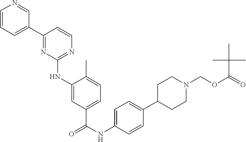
C1=CC=C(C2=NC(NC3=CC(C(NC4=CC=C(C5CCN(COC(=O)C(C)(C)C)CC5)C=C4)=O)=CC=C3C)=NC=C2)C=N1
